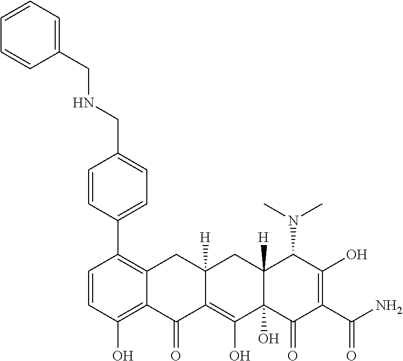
C1=CC(O)=C2C(=C1C1=CC=C(CNCC3=CC=CC=C3)C=C1)CC1([H])C(=C(O)C3(O)C([H])(C1)C(N(C)C)C(O)=C(C(N)=O)C3=O)C2=O
